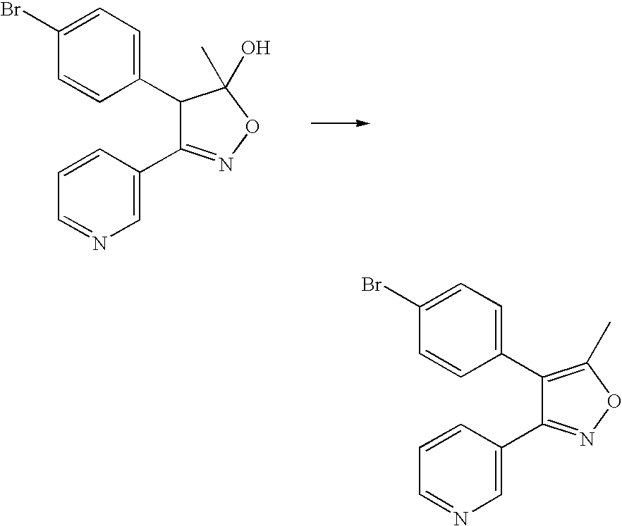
C1(C2C(C3=CN=CC=C3)=NOC2(C)O)=CC=C(Br)C=C1.C1(C2=C(C)ON=C2C2=CN=CC=C2)=CC=C(Br)C=C1
